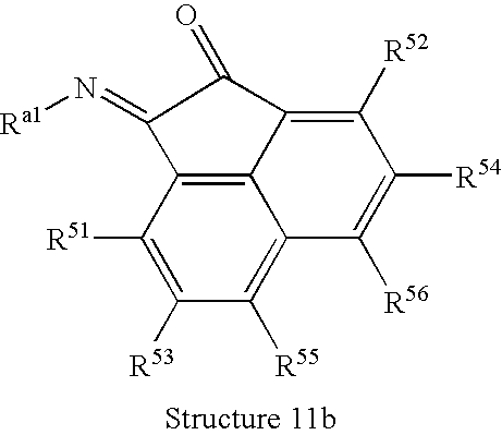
C12=C3C([R51])=C([R53])C([R55])=C1C([R56])=C([R54])C([R52])=C2C(=O)C3=N[Ra1]
